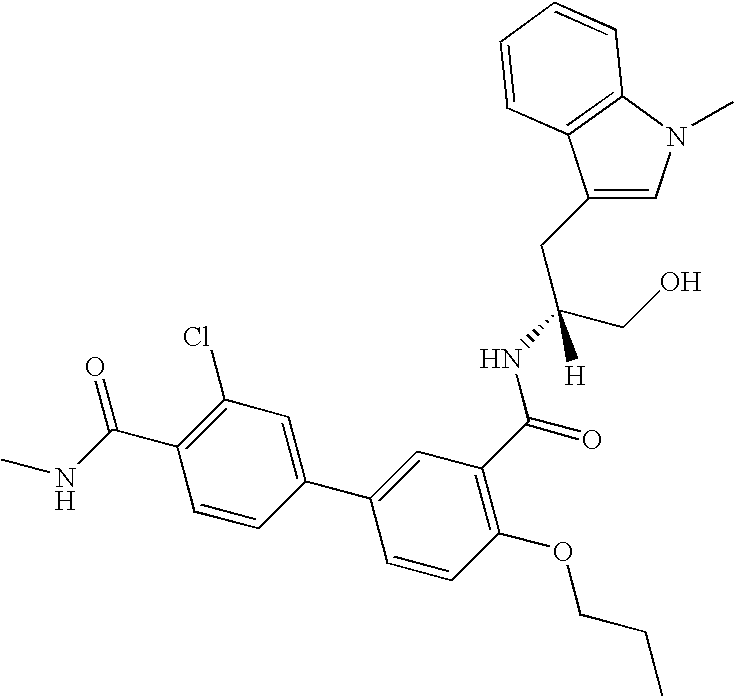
C1(CC(CO)(NC(=O)C2=C(OCCC)C=CC(C3=CC(Cl)=C(C(NC)=O)C=C3)=C2)[H])=CN(C)C2=C1C=CC=C2
